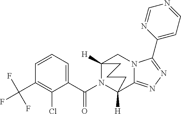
C1=CC=C(C(N2C3([H])C4=NN=C(C5=CC=NC=N5)N4CC2([H])CCC3)=O)C(Cl)=C1C(F)(F)F
